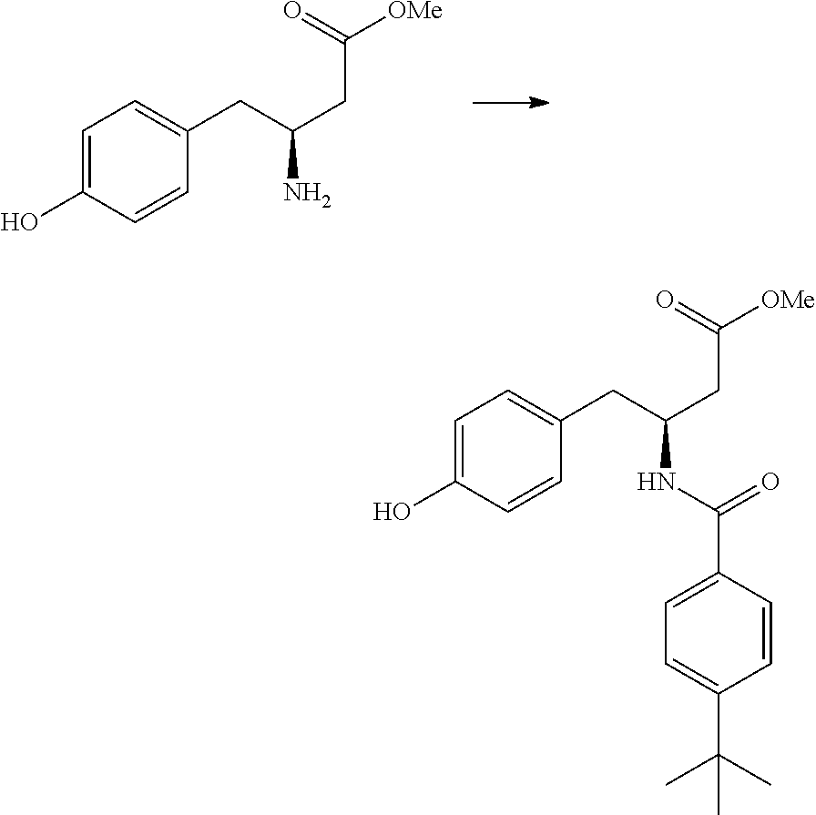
C1=C(O)C=CC(CC(CC(=O)[OMe])N)=C1.C1=C(O)C=CC(CC(CC(=O)[OMe])NC(=O)C2=CC=C(C(C)(C)C)C=C2)=C1
